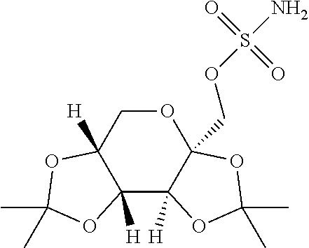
C1OC2(COS(N)(=O)=O)C([H])(C3([H])C1([H])OC(C)(C)O3)OC(C)(C)O2
